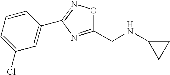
C1(CNC2CC2)=NC(C2=CC(Cl)=CC=C2)=NO1
